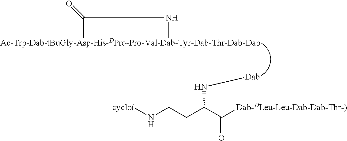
C(C)(NC)=O.N(C(CCN[cyclo(])C([Dab-DLeu-Leu-Dab-Dab-Thr-)])=O)[Dab]
